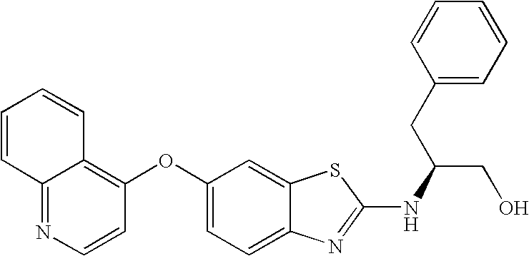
N1=C2C(=C(OC3=CC=C4C(=C3)SC(NC(CO)CC3=CC=CC=C3)=N4)C=C1)C=CC=C2
